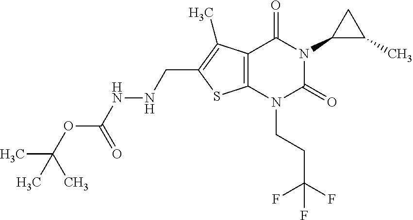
C12=C(N(CCC(F)(F)F)C(=O)N(C3C(C)C3)C1=O)SC(CNNC(OC(C)(C)C)=O)=C2C
